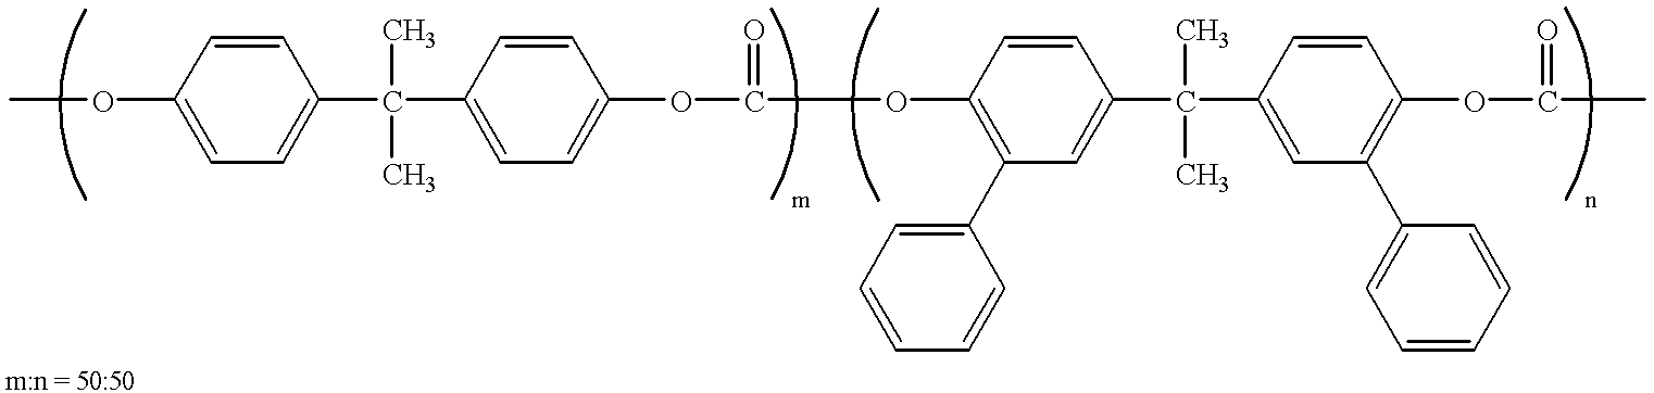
COC1=CC=C(C(C2=CC=C(OC(OC3=C(C4=CC=CC=C4)C=C(C(C4=CC(C5=CC=CC=C5)=C(OC(C)=O)C=C4)(C)C)C=C3)=O)C=C2)(C)C)C=C1
